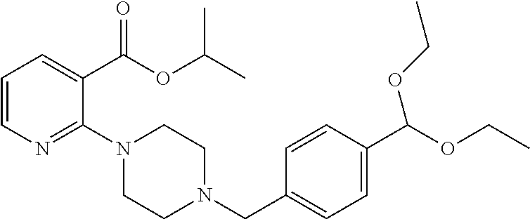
C1=CN=C(N2CCN(CC3=CC=C(C(OCC)OCC)C=C3)CC2)C(C(OC(C)C)=O)=C1
